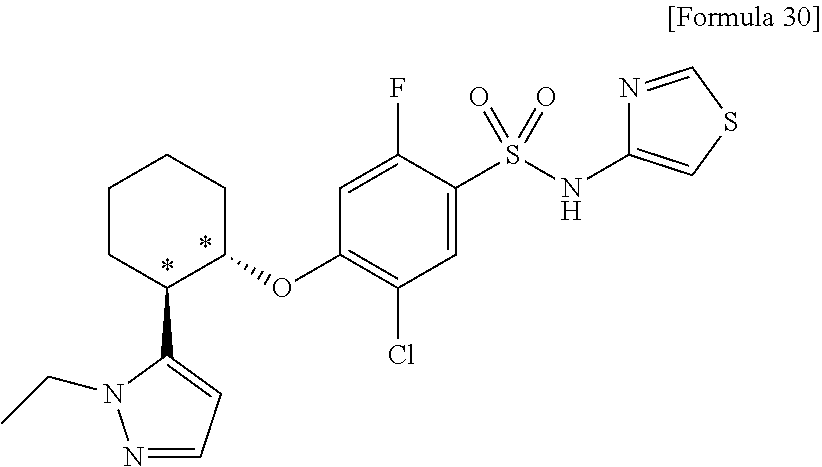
C1(S(NC2=CSC=N2)(=O)=O)=CC(Cl)=C(OC2CCCCC2C2=CC=NN2CC)C=C1F
